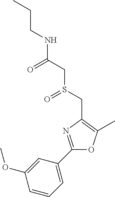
C(CC)NC(CS(CC1=C(C)OC(C2=CC=CC(OC)=C2)=N1)=O)=O
